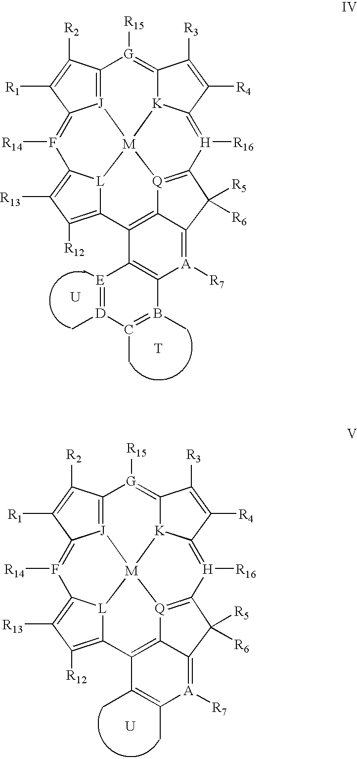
C12=[J]3C(=F([R14])C4=C([R13])C([R12])=C5[L]4[M]34[K]3C(=[G]1[R15])C([R3])=C([R4])C3=[H]([R16])C1=[Q]4C3=C5C4=C([A]([R7])=C3C1([R5])[R6])B(C)=C(C)[D](C)=[E]4C)C([R1])=C2[R2].[T].[U].C12=[J]3C(=F([R14])C4=C([R13])C([R12])=C5[L]4[M]34[K]3C(=[G]1[R15])C([R3])=C([R4])C3=[H]([R16])C1=[Q]4C3=C5C(C)=C(C)[A]([R7])=C3C1([R5])[R6])C([R1])=C2[R2].[U]
